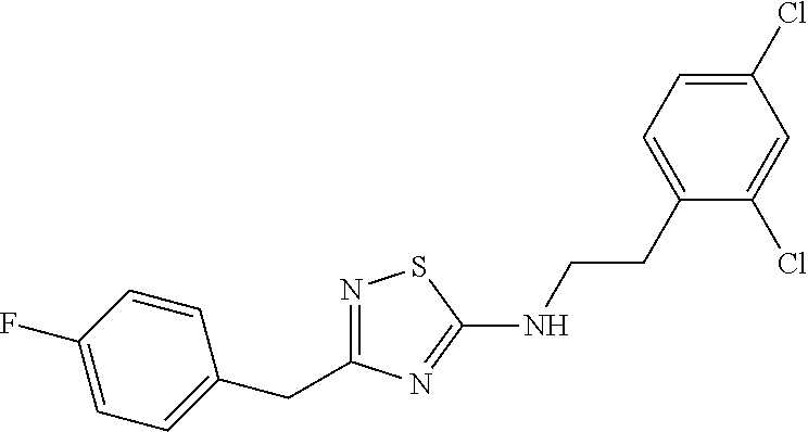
N1=C(CC2=CC=C(F)C=C2)N=C(NCCC2=CC=C(Cl)C=C2Cl)S1
